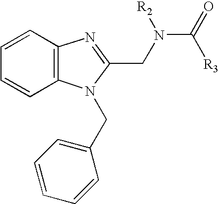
C1=CC2=C(C=C1)N(CC1=CC=CC=C1)C(CN(C(=O)[R3])[R2])=N2
